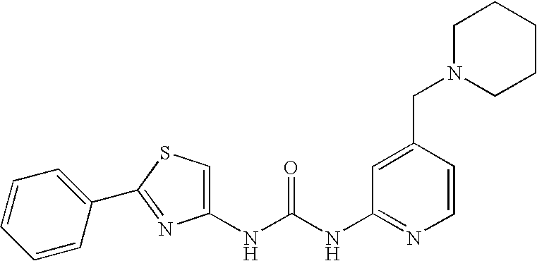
C1(NC(NC2=NC=CC(CN3CCCCC3)=C2)=O)=CSC(C2=CC=CC=C2)=N1
